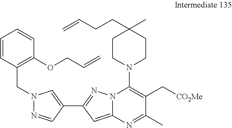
C1=CC(CN2N=CC(C3=NN4C(=C3)N=C(C)C(C[CO2Me])=C4N3CCC(C)(CCC=C)CC3)=C2)=C(OCC=C)C=C1
